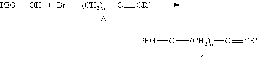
[PEG]O[(CH2)n]C#[CR].B.Br[(CH2)n]C#[CR].[A].[PEG]O
